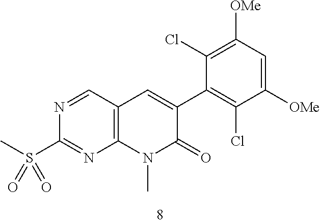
C1(S(C)(=O)=O)=NC2=C(C=C(C3=C(Cl)C([OMe])=CC([OMe])=C3Cl)C(=O)N2C)C=N1
